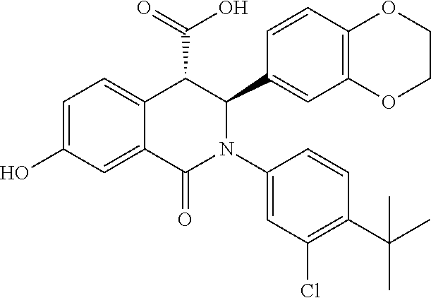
C1=C2C(=CC=C1O)C(C(=O)O)C(C1=CC3=C(C=C1)OCCO3)N(C1=CC(Cl)=C(C(C)(C)C)C=C1)C2=O
